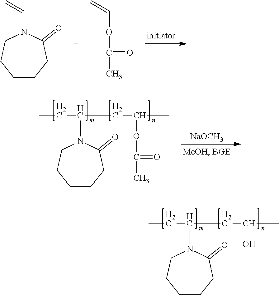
C1CCC(=O)N(C=C)CC1.O(C=C)C(C)=O.CCC(CC(C)O)N1C(=O)CCCCC1.CCC(CC(C)OC(C)=O)N1C(=O)CCCCC1.[NaOCH3]
